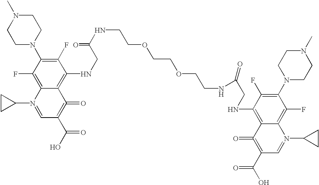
N1(C)CCN(C2=C(F)C(NCC(=O)NCCOCCOCCNC(CNC3=C4C(=C(F)C(N5CCN(C)CC5)=C3F)N(C3CC3)=CC(C(O)=O)=C4=O)=O)=C3C(=C2F)N(C2CC2)=CC(C(O)=O)=C3=O)CC1
